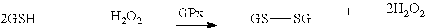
[H2O2].[GS][SG]
